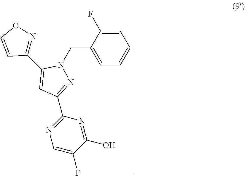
C1=C(F)C(CN2N=C(C3=NC=C(F)C(O)=N3)C=C2C2=NOC=C2)=CC=C1
